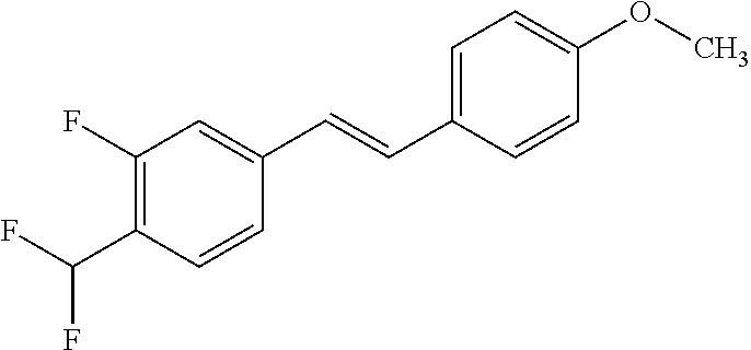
C1(C(F)F)=C(F)C=C(C=CC2=CC=C(OC)C=C2)C=C1
